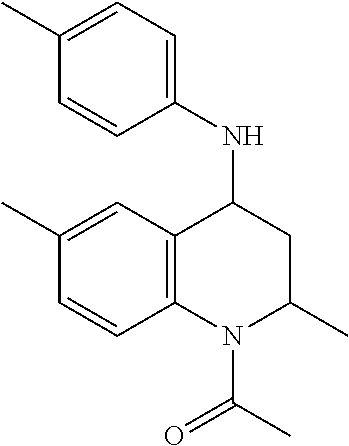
N(C1C2=C(N(C(C)=O)C(C)C1)C=CC(C)=C2)C1=CC=C(C)C=C1
